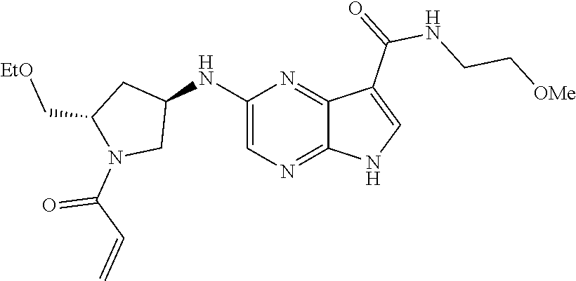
C1(NC2CC(C[EtO])N(C(C=C)=O)C2)=CN=C2C(=N1)C(C(NCC[OMe])=O)=CN2
